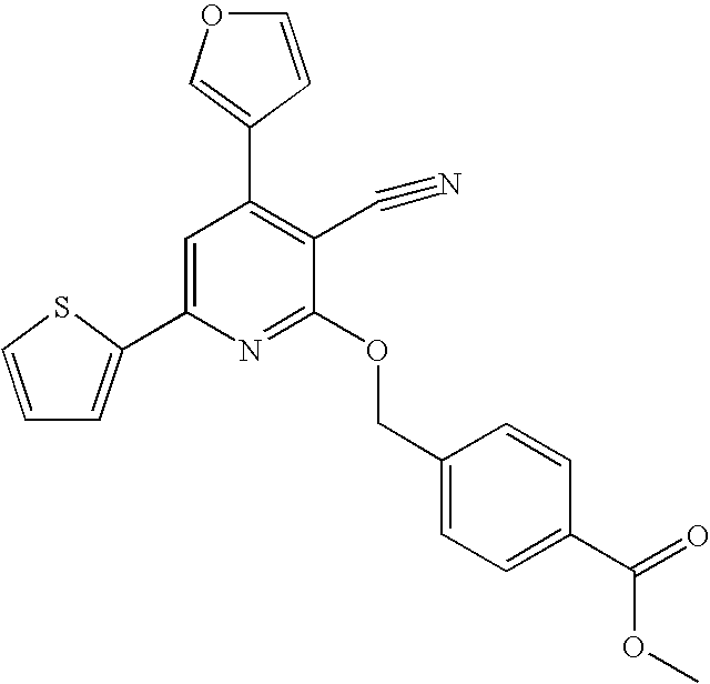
C1=C(C2=CC=CS2)N=C(OCC2=CC=C(C(=O)OC)C=C2)C(C#N)=C1C1=COC=C1
